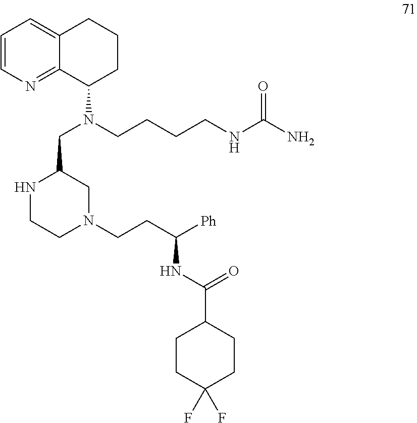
C12=NC=CC=C1CCCC2N(CCCCNC(N)=O)CC1NCCN(CCC(NC(=O)C2CCC(F)(F)CC2)[Ph])C1
